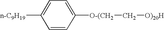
C1=C([O-(CH2]C[O)20H])C=CC([n-C9H19])=C1
